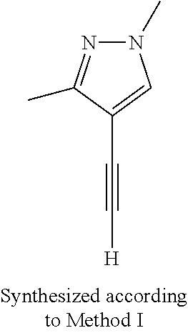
[H]C#CC1=CN(C)N=C1C
